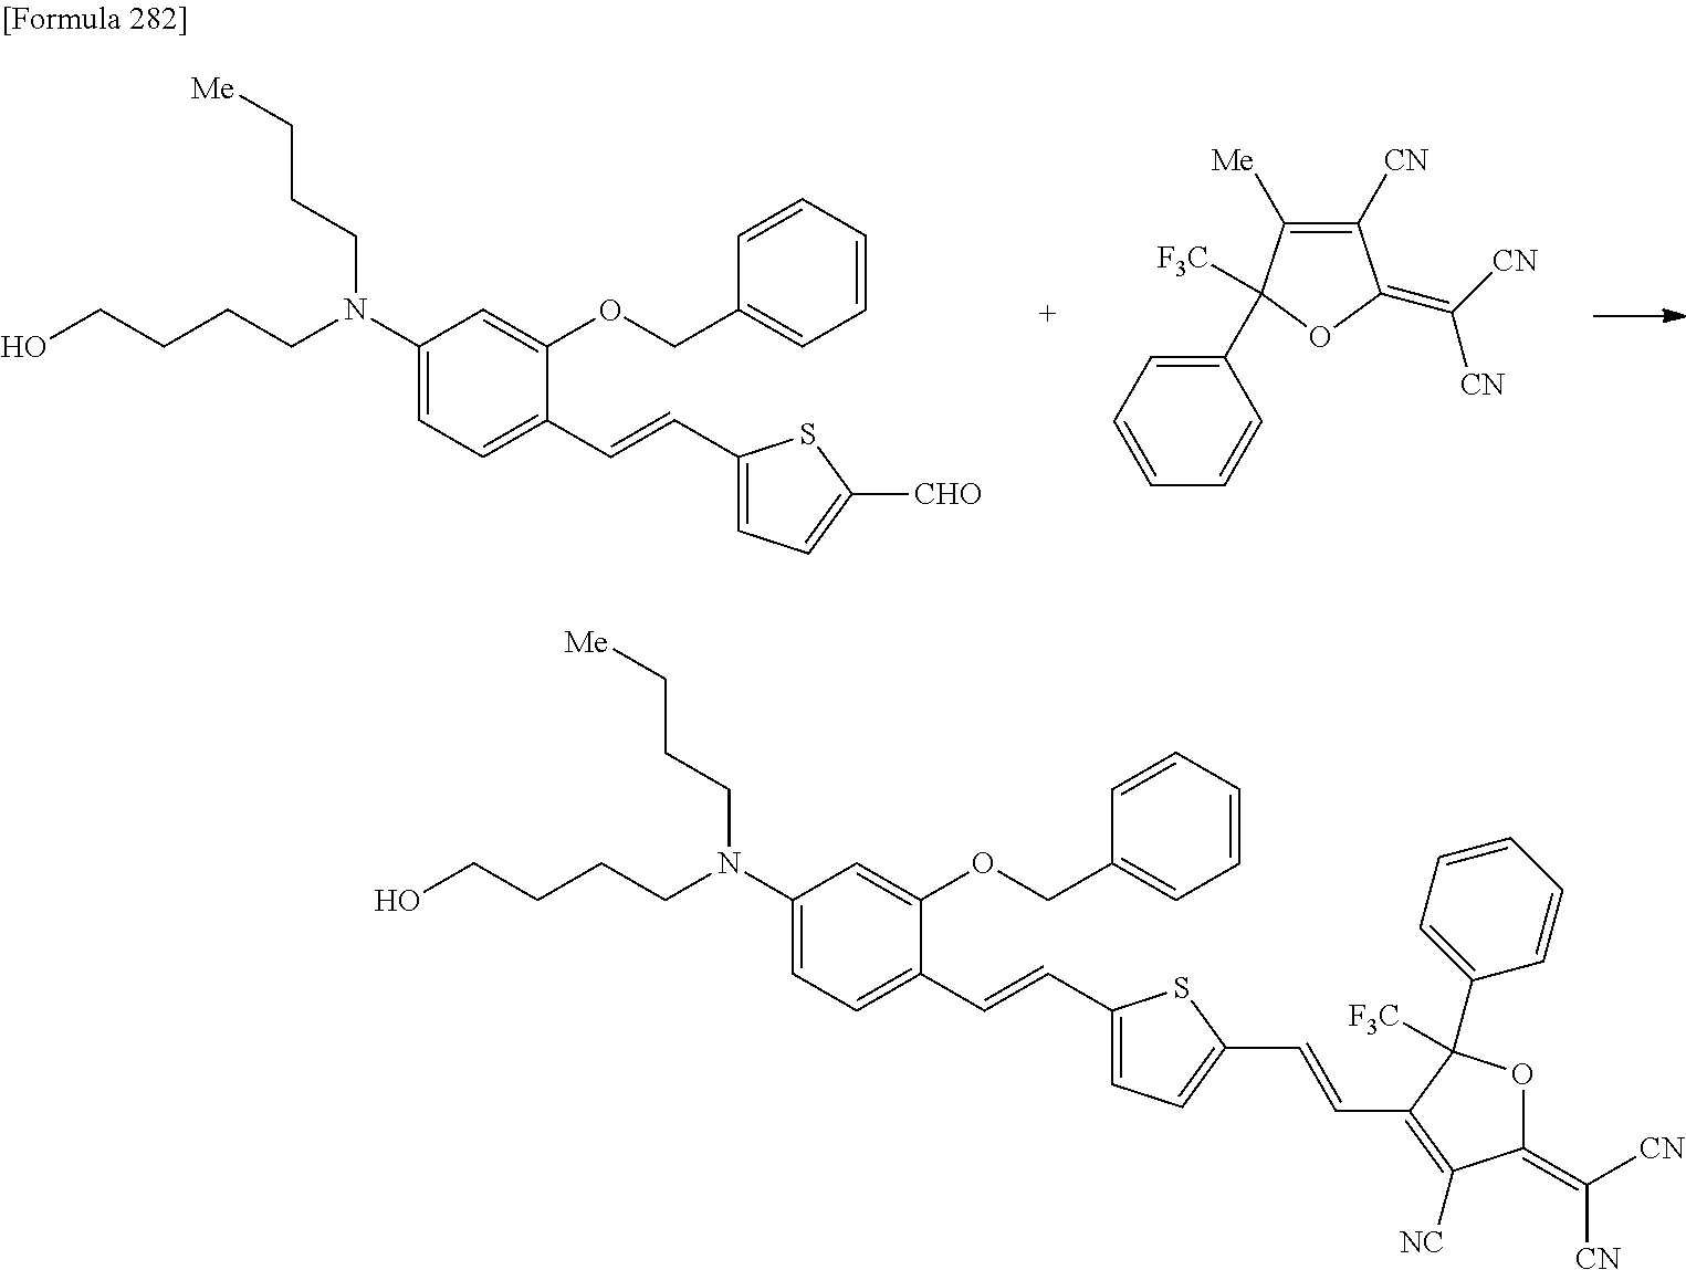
OCCCCN(C1=CC=C(C=CC2=CC=C([CHO])S2)C(OCC2=CC=CC=C2)=C1)CCC[Me].C1([CN])=C([Me])C([F3C])(C2=CC=CC=C2)OC1=C([CN])[CN].OCCCCN(C1=CC=C(C=CC2=CC=C(C=CC3=C([NC])C(=C([CN])[CN])OC3(C3=CC=CC=C3)[F3C])S2)C(OCC2=CC=CC=C2)=C1)CCC[Me]
